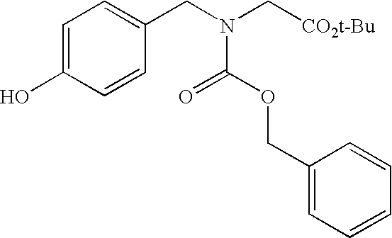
C1=C(O)C=CC(CN(C[CO2t-Bu])C(OCC2=CC=CC=C2)=O)=C1
